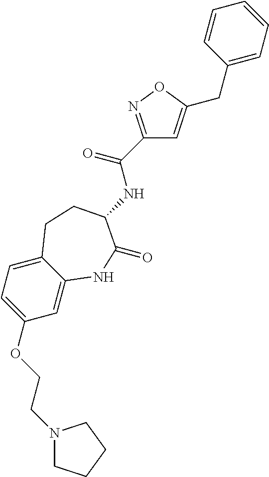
C1=C2C(=CC=C1OCCN1CCCC1)CCC(NC(C1=NOC(CC3=CC=CC=C3)=C1)=O)C(=O)N2
